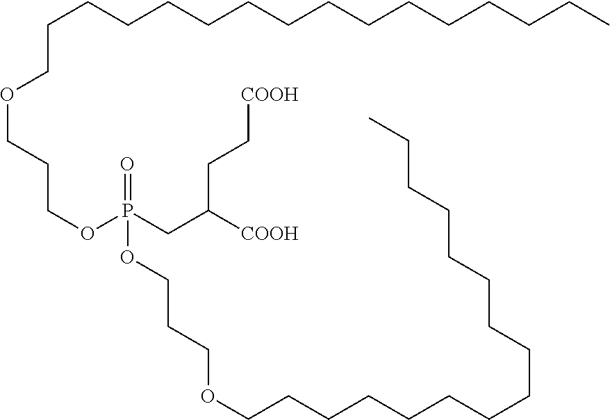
O(CCCOP(CC([COOH])CC[COOH])(=O)OCCCOCCCCCCCCCCCCCCCC)CCCCCCCCCCCCCCCC
